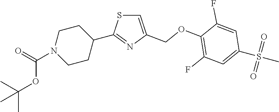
C1=C(COC2=C(F)C=C(S(C)(=O)=O)C=C2F)N=C(C2CCN(C(OC(C)(C)C)=O)CC2)S1
